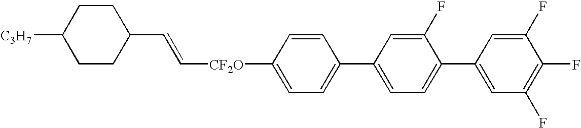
C([CF2O]C1=CC=C(C2=CC=C(C3=CC(F)=C(F)C(F)=C3)C(F)=C2)C=C1)=CC1CCC([C3H7])CC1
